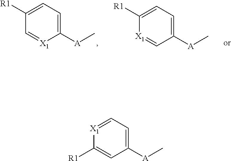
C1=C([R1])C=[X1]C([A]C)=C1.C1=C([R1])[X1]=CC([A]C)=C1.C1=[X1]C([R1])=CC([A]C)=C1
